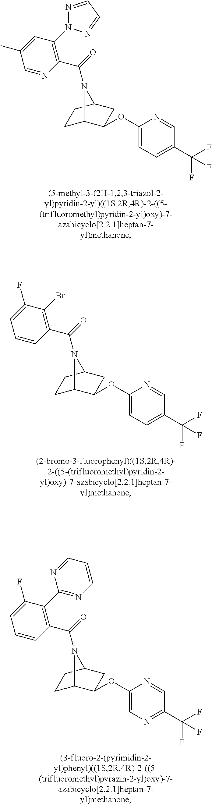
C(=O)(N1C2CCC1CC2OC1=CC=C(C(F)(F)F)C=N1)C1=C(N2N=CC=N2)C=C(C)C=N1.C(=O)(N1C2CCC1CC2OC1=CC=C(C(F)(F)F)C=N1)C1=C(Br)C(F)=CC=C1.C(=O)(N1C2CCC1CC2OC1=CN=C(C(F)(F)F)C=N1)C1=C(C2=NC=CC=N2)C(F)=CC=C1
